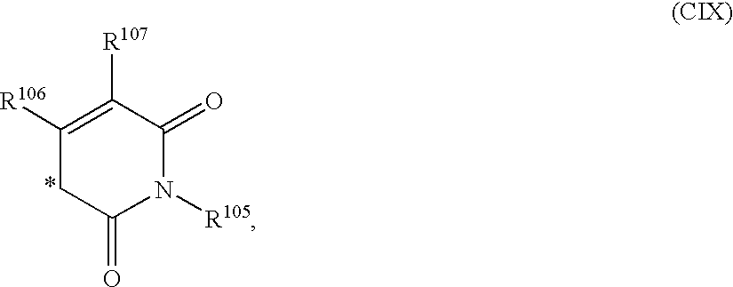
C1([R106])=C([R107])C(=O)N([R105])C(=O)C1
